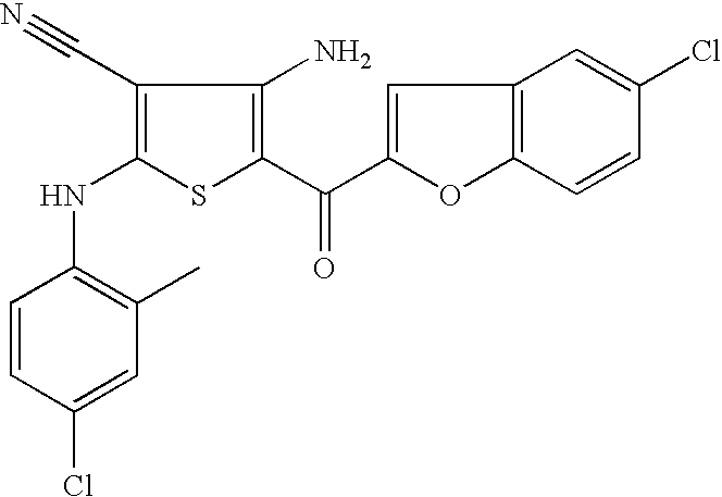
C1=C(C(C2=C(N)C(C#N)=C(NC3=C(C)C=C(Cl)C=C3)S2)=O)OC2=C1C=C(Cl)C=C2
